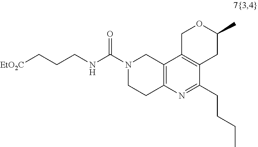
N1(C(NCCC[EtO2C])=O)CCC2=C(C1)C1=C(CC(C)OC1)C(CCCC)=N2
